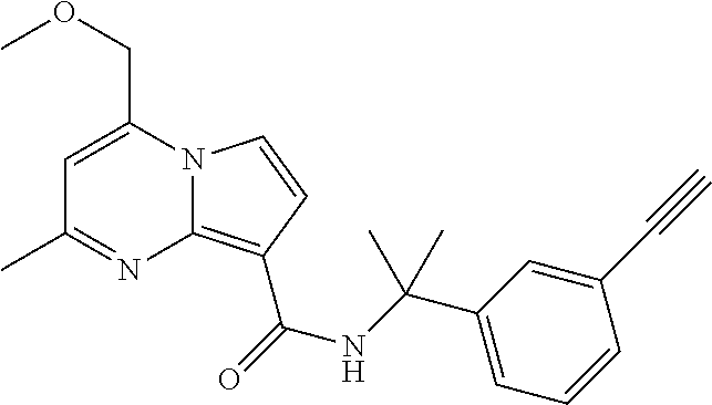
C1=C(COC)N2C(=C(C(NC(C3=CC=CC(C#C)=C3)(C)C)=O)C=C2)N=C1C
